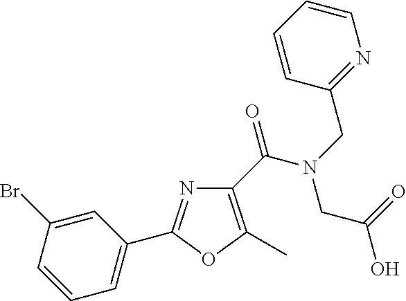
C1(C(N(CC2=NC=CC=C2)CC(O)=O)=O)=C(C)OC(C2=CC=CC(Br)=C2)=N1
